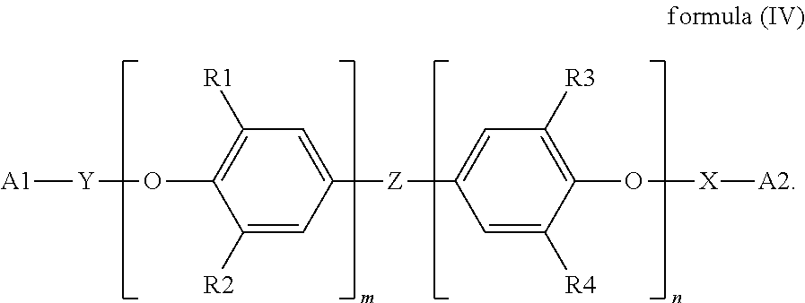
[A1][Y]OC1=C([R1])C=C([Z]C2=CC([R3])=C(O[X][A2])C([R4])=C2)C=C1[R2]
